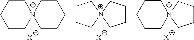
[N+]12(CCCCC1)CCCCC2.[X].C1CC[N+]2(C1)CCCC2.[X].[N+]12(CCCCC1)CCCC2.[X]
